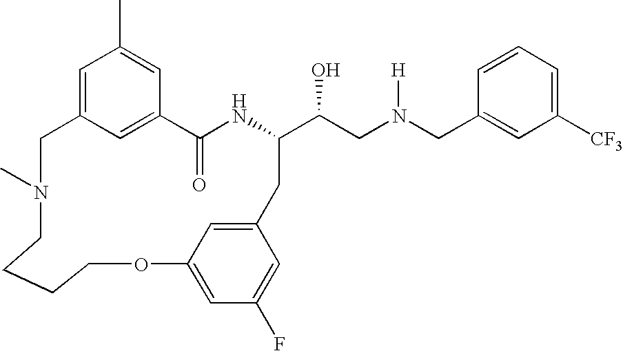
C12=CC(=CC(C)=C1)CN(C)CCCCOC1=CC(F)=CC(=C1)CC(C(CN(CC1=CC([CF3])=CC=C1)[H])O)NC2=O
